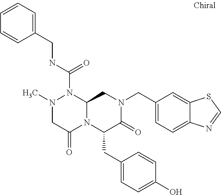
N1(C)CC(=O)N2C(N1C(NCC1=CC=CC=C1)=O)CN(CC1=CC=C3C(=C1)SC=N3)C(=O)C2CC1=CC=C(O)C=C1
